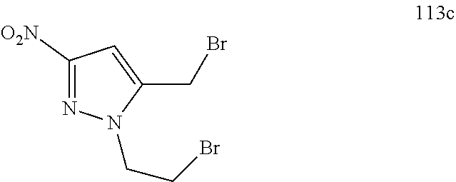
C1([O2N])=NN(CCBr)C(CBr)=C1
